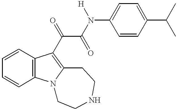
C1=CC2=C(C=C1)C(C(C(N(C1=CC=C(C(C)C)C=C1)[H])=O)=O)=C1N2CCNCC1
